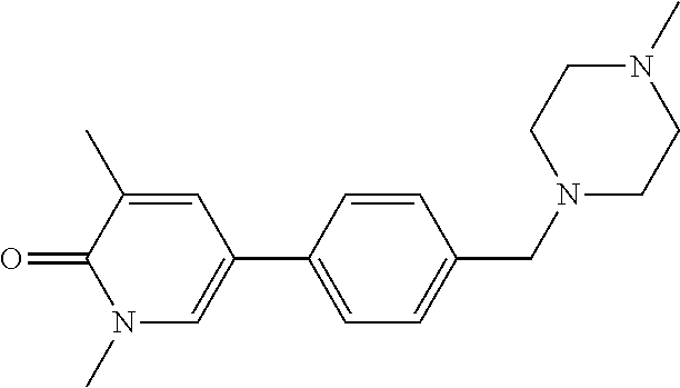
CN1CCN(CC2=CC=C(C3=CN(C)C(=O)C(C)=C3)C=C2)CC1
